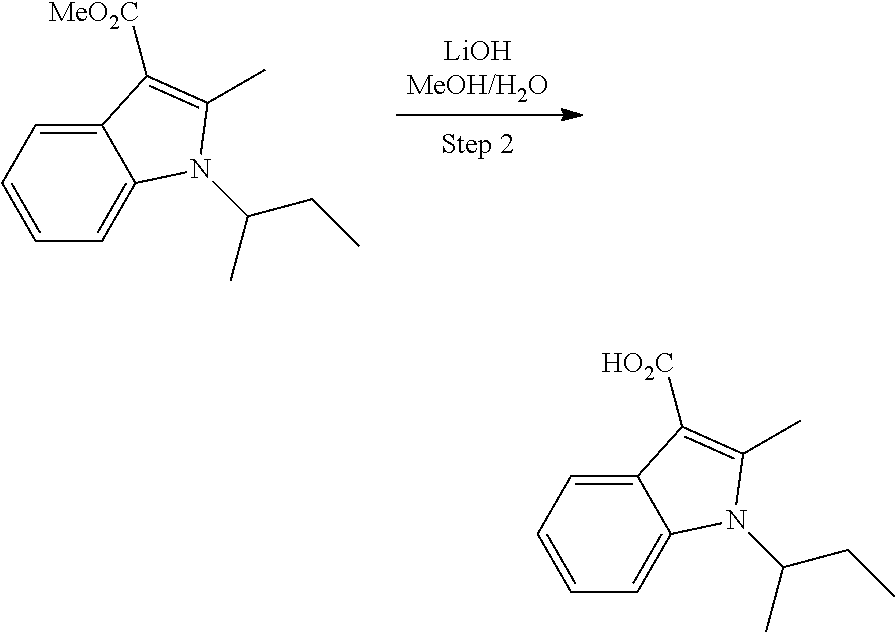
C12=CC=CC=C1N(C(C)CC)C(C)=C2[HO2C].C12=CC=CC=C1N(C(C)CC)C(C)=C2[MeO2C]
